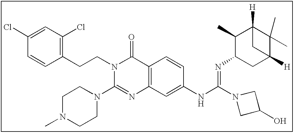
C1(Cl)=CC(Cl)=C(CCN2C(N3CCN(C)CC3)=NC3=C(C2=O)C=CC(NC(=NC2CC4([H])C(C)(C)C([H])(C2C)C4)N2CC(O)C2)=C3)C=C1
